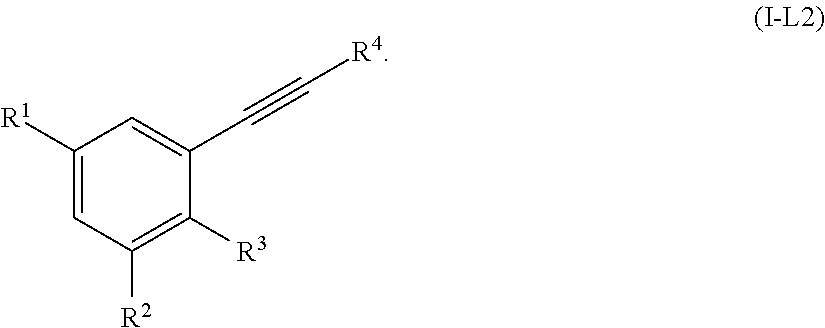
C1([R1])=CC([R2])=C([R3])C(C#C[R4])=C1
